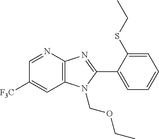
C1=NC2=C(C=C1[F3C])N(COCC)C(C1=CC=CC=C1SCC)=N2
